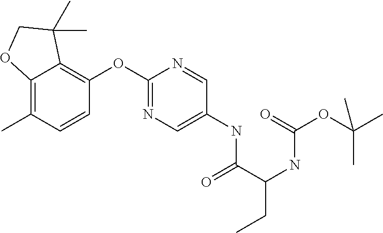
C12=C(C)C=CC(OC3=NC=C(NC(=O)C(NC(OC(C)(C)C)=O)CC)C=N3)=C1C(C)(C)CO2
